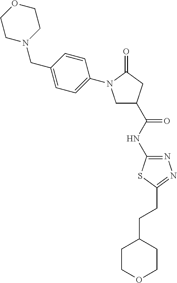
C1N(CC2=CC=C(N3CC(C(NC4=NN=C(CCC5CCOCC5)S4)=O)CC3=O)C=C2)CCOC1
